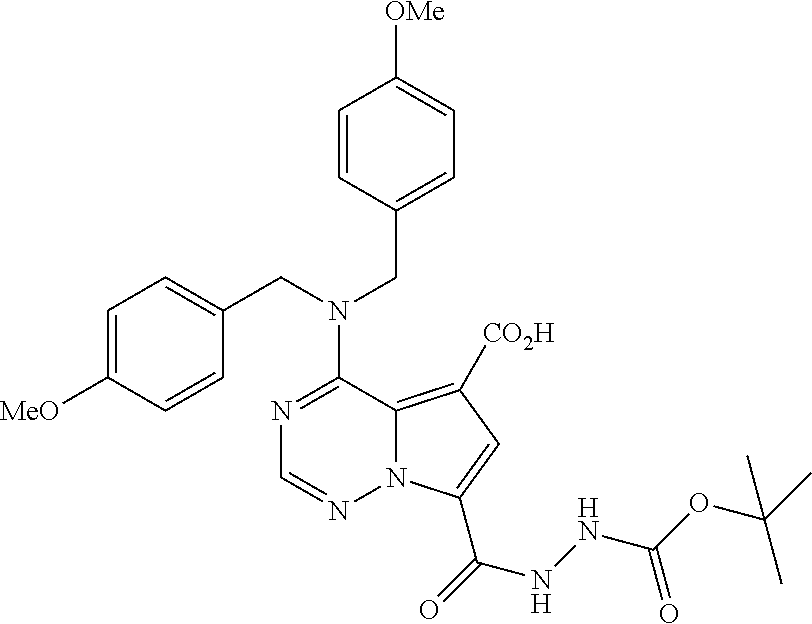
N1=C(N(CC2=CC=C([MeO])C=C2)CC2=CC=C([OMe])C=C2)C2=C([CO2H])C=C(C(=O)NNC(OC(C)(C)C)=O)N2N=C1
